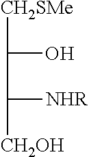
[CH2SMe]C(O)C([NHR])[CH2OH]
